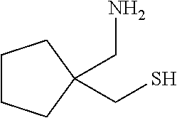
C1CCC(CN)(CS)C1
